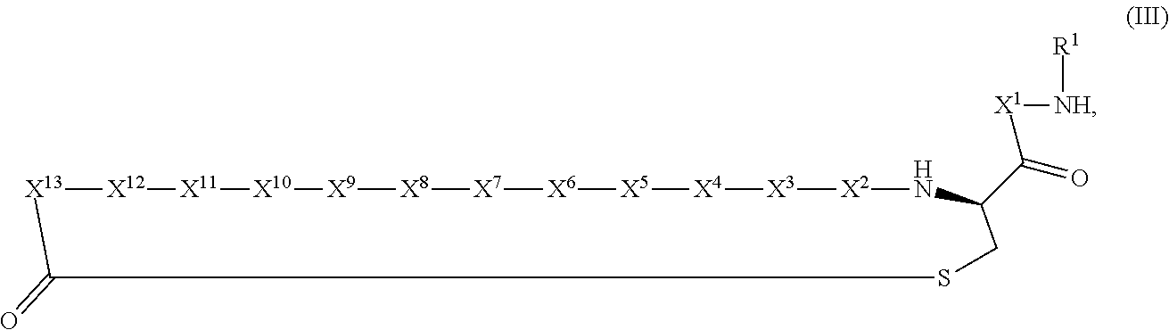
[X13]1[X12][X11][X10][X9][X8][X7][X6][X5][X4][X3][X2]NC(C([X1][NH][R1])=O)CSC1=O
